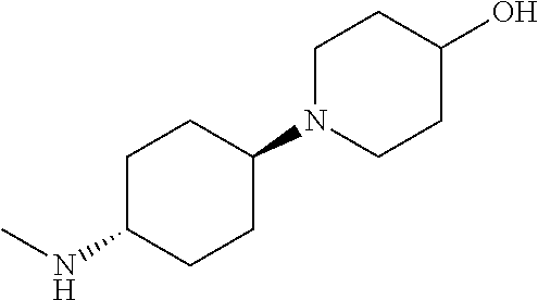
C1C(NC)CCC(N2CCC(O)CC2)C1
